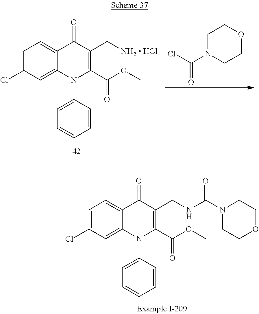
C1=C(Cl)C=C2C(=C1)C(=O)C(C[NH2  HCl])=C(C(OC)=O)N2C1=CC=CC=C1.C1N(C(Cl)=O)CCOC1.C1=C(Cl)C=C2C(=C1)C(=O)C(CNC(N1CCOCC1)=O)=C(C(OC)=O)N2C1=CC=CC=C1
